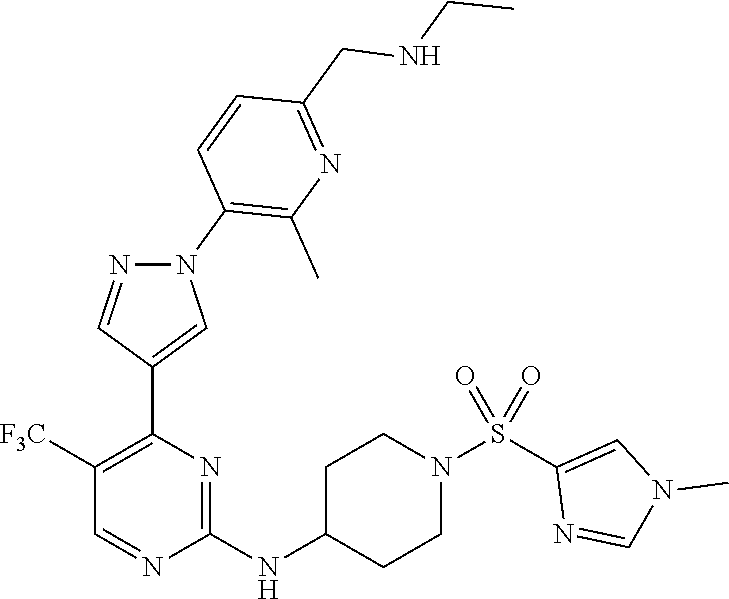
C1([F3C])=C(C2=CN(C3=C(C)N=C(CNCC)C=C3)N=C2)N=C(NC2CCN(S(C3=CN(C)C=N3)(=O)=O)CC2)N=C1
